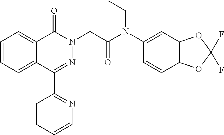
C1=CC=C2C(=C1)C(=O)N(CC(=O)N(C1=CC3=C(C=C1)OC(F)(F)O3)CC)N=C2C1=NC=CC=C1
